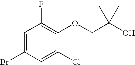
BrC1=CC(F)=C(OCC(O)(C)C)C(Cl)=C1
